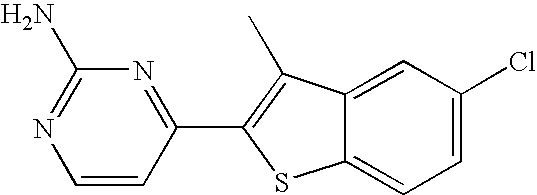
C1=CC(C2=C(C)C3=CC(Cl)=CC=C3S2)=NC(N)=N1
